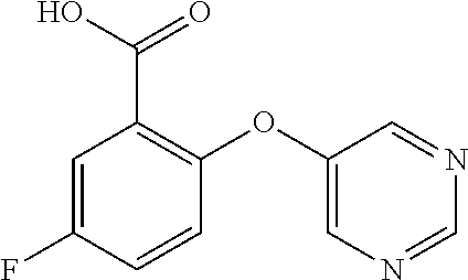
C1(OC2=CN=CN=C2)=C(C(O)=O)C=C(F)C=C1
